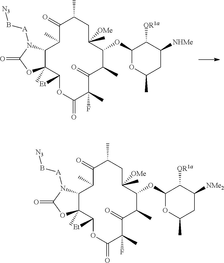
C1(=O)C(C)CC(C)([OMe])C(OC2OC(C)CC([NHMe])C2[OR1a])C(C)C(=O)C(C)(F)C(=O)OC([Et])C2(C)C(C1C)N([A]B[N3])C(=O)O2.C1(=O)C(C)CC(C)([OMe])C(OC2OC(C)CC([NMe2])C2[OR1a])C(C)C(=O)C(C)(F)C(=O)OC([Et])C2(C)C(C1C)N([A]B[N3])C(=O)O2
